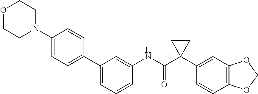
C1=CC=C(C2=CC=C(N3CCOCC3)C=C2)C=C1NC(C1(C2=CC3=C(C=C2)OCO3)CC1)=O
